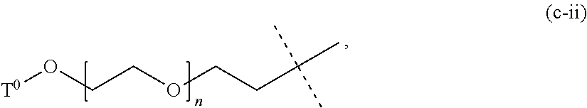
O(CCOCCC(C)(C)C)[T0]
